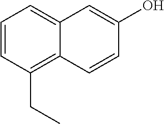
C1=CC(CC)=C2C(=C1)C=C(O)C=C2
